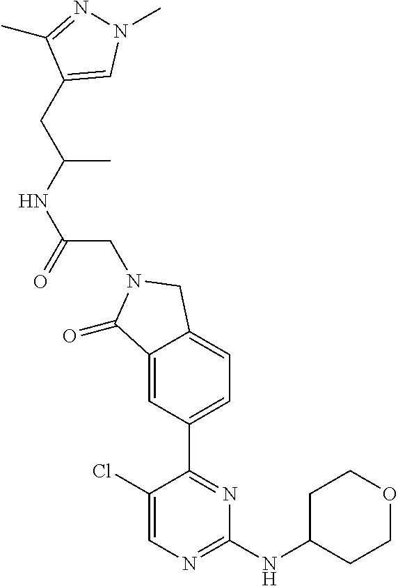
C1(Cl)=CN=C(NC2CCOCC2)N=C1C1=CC=C2C(=C1)C(=O)N(CC(NC(C)CC1=CN(C)N=C1C)=O)C2
